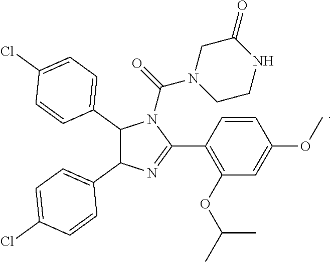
C1(C2=CC=C(Cl)C=C2)C(C2=CC=C(Cl)C=C2)N=C(C2=C(OC(C)C)C=C(OC)C=C2)N1C(=O)N1CCNC(=O)C1
